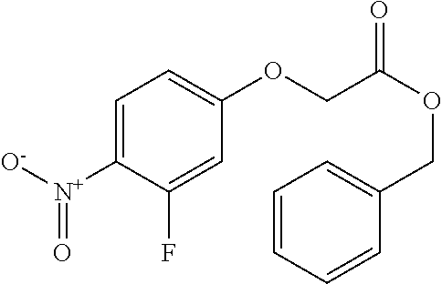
[O-][N+](C1=CC=C(OCC(OCC2=CC=CC=C2)=O)C=C1F)=O
